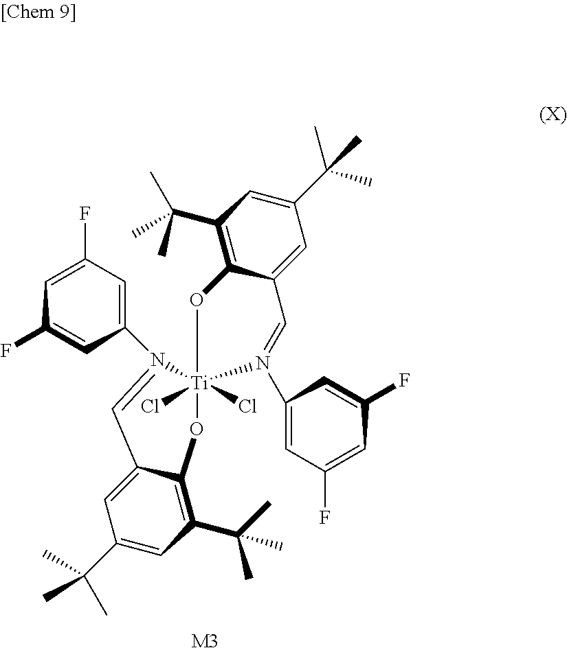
C12=C(C(C)(C)C)C=C(C(C)(C)C)C=C1C=N(C1=CC(F)=CC(F)=C1)[Ti]1(Cl)(Cl)(O2)N(C2=CC(F)=CC(F)=C2)=CC2=CC(C(C)(C)C)=CC(C(C)(C)C)=C2O1.[M3]
